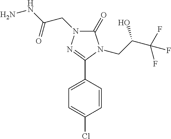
C1=CC(Cl)=CC=C1C1=NN(CC(NN)=O)C(=O)N1CC(C(F)(F)F)O
